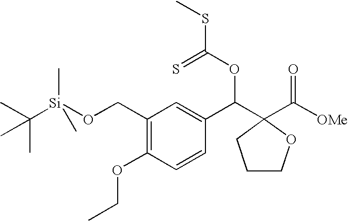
C1(CO[Si](C(C)(C)C)(C)C)=C(OCC)C=CC(C(C2(C([OMe])=O)CCCO2)OC(=S)SC)=C1
